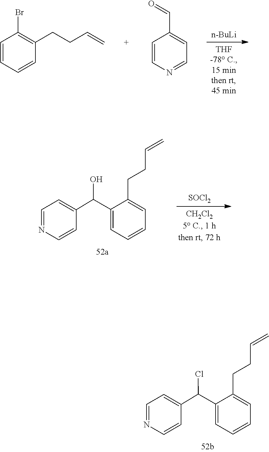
C(C=C)CC1=CC=CC=C1C(C1=CC=NC=C1)Cl.[n-BuLi].C1=CC=CC(CCC=C)=C1Br.C1(C=O)=CC=NC=C1.[SOCl2].C(C=C)CC1=CC=CC=C1C(C1=CC=NC=C1)O
